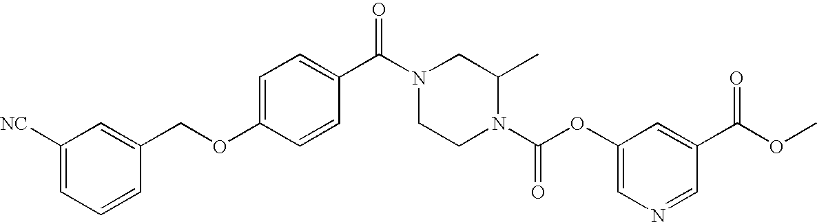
N1(C(=O)C2=CC=C(OCC3=CC([NC])=CC=C3)C=C2)CCN(C(=O)OC2=CN=CC(C(=O)OC)=C2)C(C)C1
